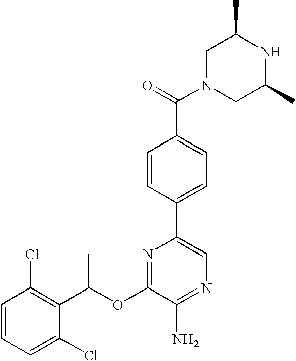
C1=CC(Cl)=C(C(OC2=NC(C3=CC=C(C(N4CC(C)NC(C)C4)=O)C=C3)=CN=C2N)C)C(Cl)=C1
